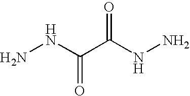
C(C(NN)=O)(NN)=O
